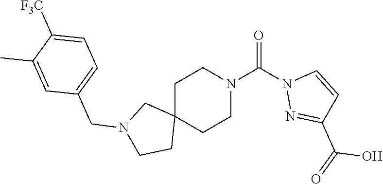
C1C2(CCN(C(=O)N3N=C(C(O)=O)C=C3)C1)CN(CC1=CC=C([F3C])C(C)=C1)CC2
